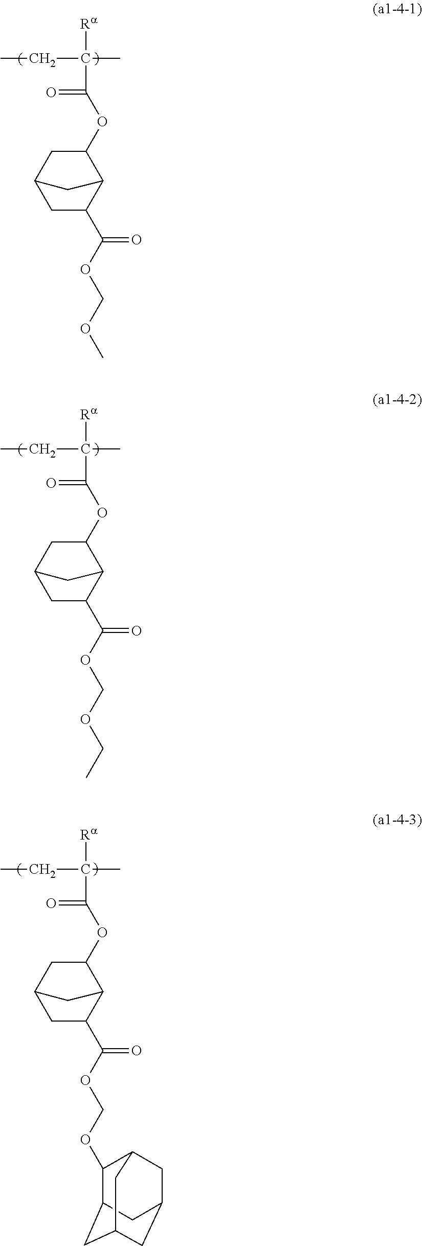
[Ra]C(CC)(C)C(=O)OC1C2C(C(OCOC)=O)CC(C1)C2.[Ra]C(CC)(C)C(=O)OC1C2C(C(OCOCC)=O)CC(C1)C2.[Ra]C(CC)(C)C(=O)OC1C2C(C(OCOC3C4CC5CC(CC3C5)C4)=O)CC(C1)C2
